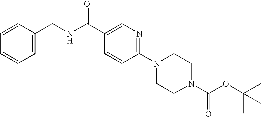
C1=C(CNC(C2=CN=C(N3CCN(C(OC(C)(C)C)=O)CC3)C=C2)=O)C=CC=C1
